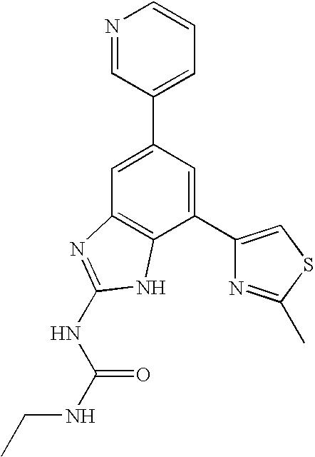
C1=C(C2=CC=CN=C2)C=C(C2=CSC(C)=N2)C2=C1N=C(NC(NCC)=O)N2
